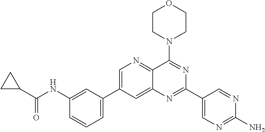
C1=C(C2=CC=CC(NC(C3CC3)=O)=C2)C=C2C(=N1)C(N1CCOCC1)=NC(C1=CN=C(N)N=C1)=N2
